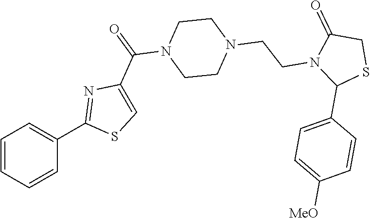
C1=CC=CC(C2=NC(C(N3CCN(CCN4C(C5=CC=C([MeO])C=C5)SCC4=O)CC3)=O)=CS2)=C1
